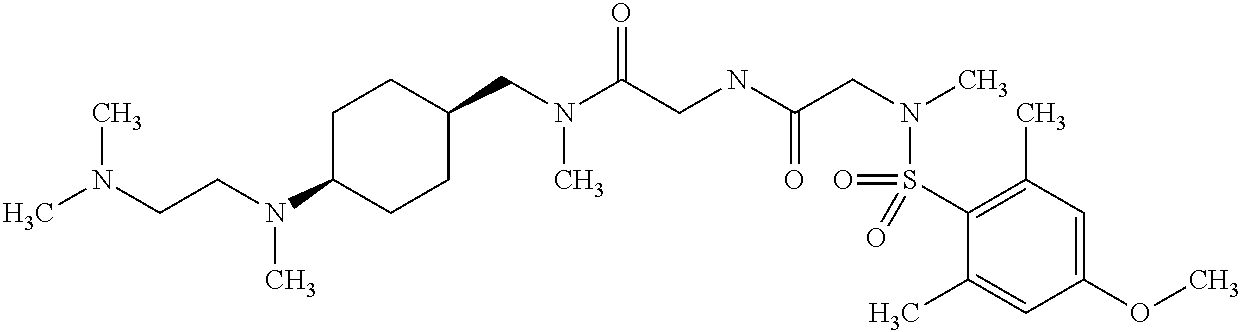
C1(CN(C(CNC(CN(C)S(C2=C(C)C=C(OC)C=C2C)(=O)=O)=O)=O)C)CCC(N(C)CCN(C)C)CC1
